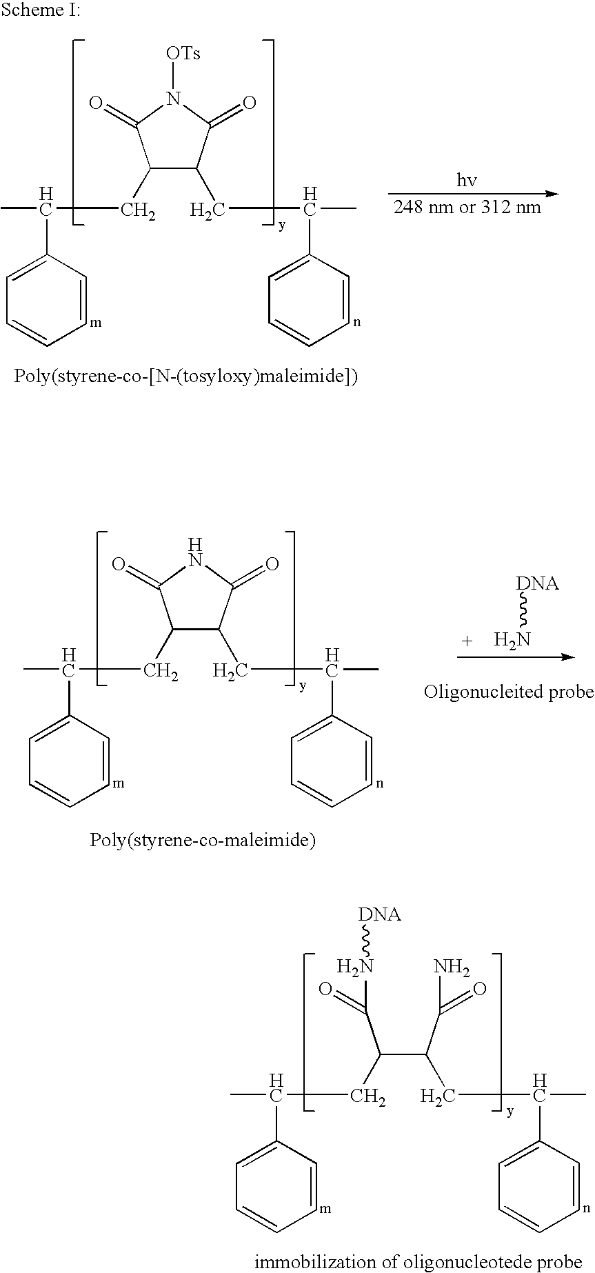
C1=CC=CC(C(C)CC2C(CC(C)C3=CC=CC=C3)C(=O)N([OTs])C2=O)=C1.C1=CC=CC(C(C)CC2C(CC(C)C3=CC=CC=C3)C(=O)NC2=O)=C1.[DNA]N.C1=CC=CC(C(C)CC(C(C(N)=O)CC(C)C2=CC=CC=C2)C(N[DNA])=O)=C1
